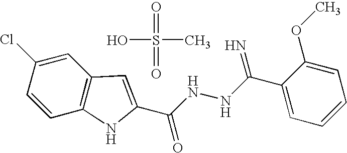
C1(Cl)=CC2=C(C=C1)NC(C(NNC(C1=CC=CC=C1OC)=N)=O)=C2.OS(C)(=O)=O
